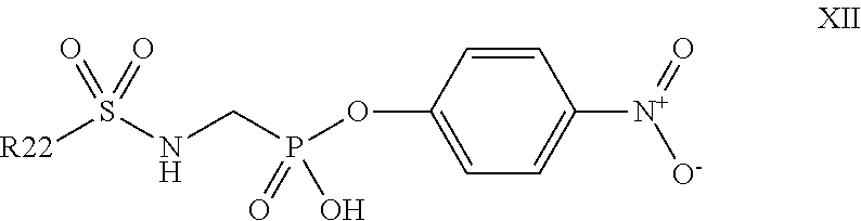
[R22]S(NCP(OC1=CC=C([N+](=O)[O-])C=C1)(=O)O)(=O)=O
